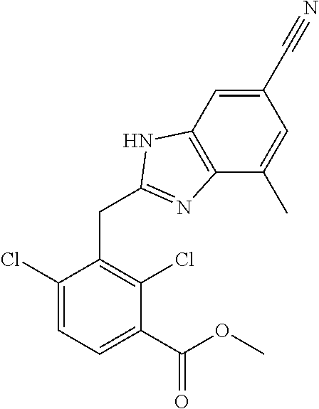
C1(C#N)=CC2=C(C(C)=C1)N=C(CC1=C(Cl)C(C(OC)=O)=CC=C1Cl)N2
